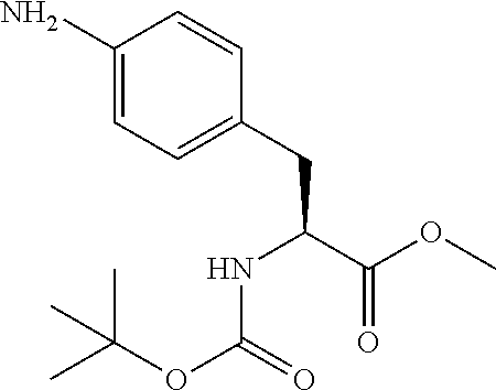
C1(N)=CC=C(CC(C(OC)=O)NC(OC(C)(C)C)=O)C=C1
